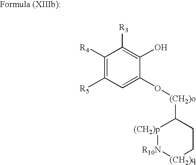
[(CH2)p]1[R10N][(CH2)q]CCC1[(CH2)o]OC1=CC([R5])=C([R4])C([R3])=C1O
